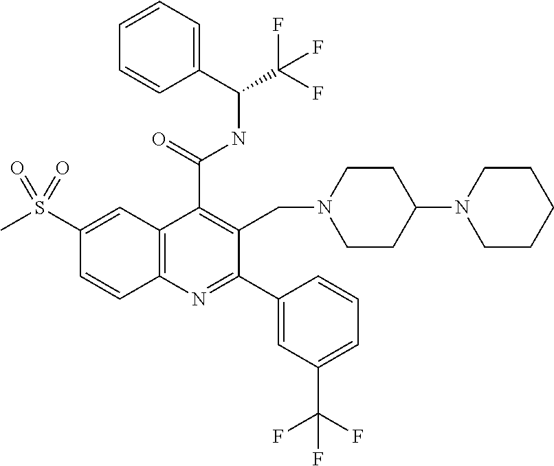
C1(S(C)(=O)=O)=CC2=C(C=C1)N=C(C1=CC(C(F)(F)F)=CC=C1)C(CN1CCC(N3CCCCC3)CC1)=C2C(=O)NC(C(F)(F)F)C1=CC=CC=C1
